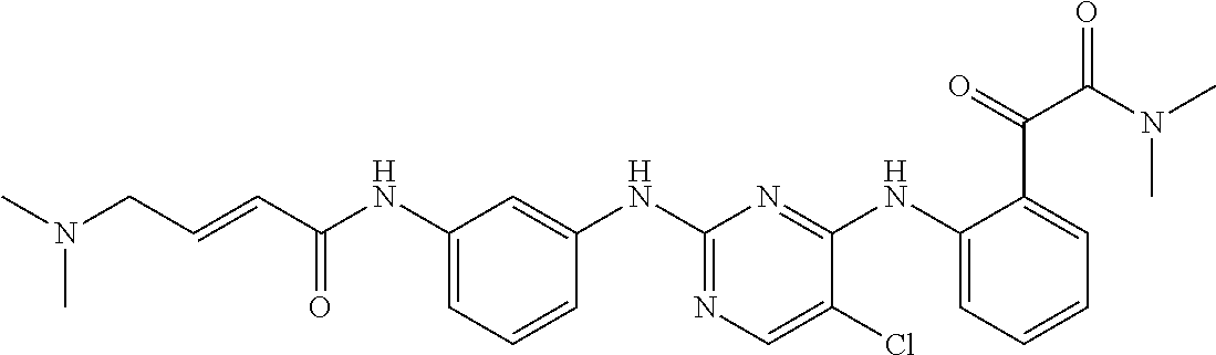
C1(NC(C=CCN(C)C)=O)=CC=CC(NC2=NC=C(Cl)C(NC3=CC=CC=C3C(=O)C(N(C)C)=O)=N2)=C1
